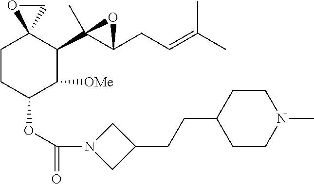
C1CC(OC(=O)N2CC(CCC3CCN(C)CC3)C2)C([OMe])C(C2(C)C(CC=C(C)C)O2)C12CO2
